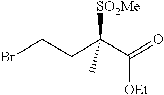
C(C(C(=O)[OEt])([SO2Me])C)CBr
